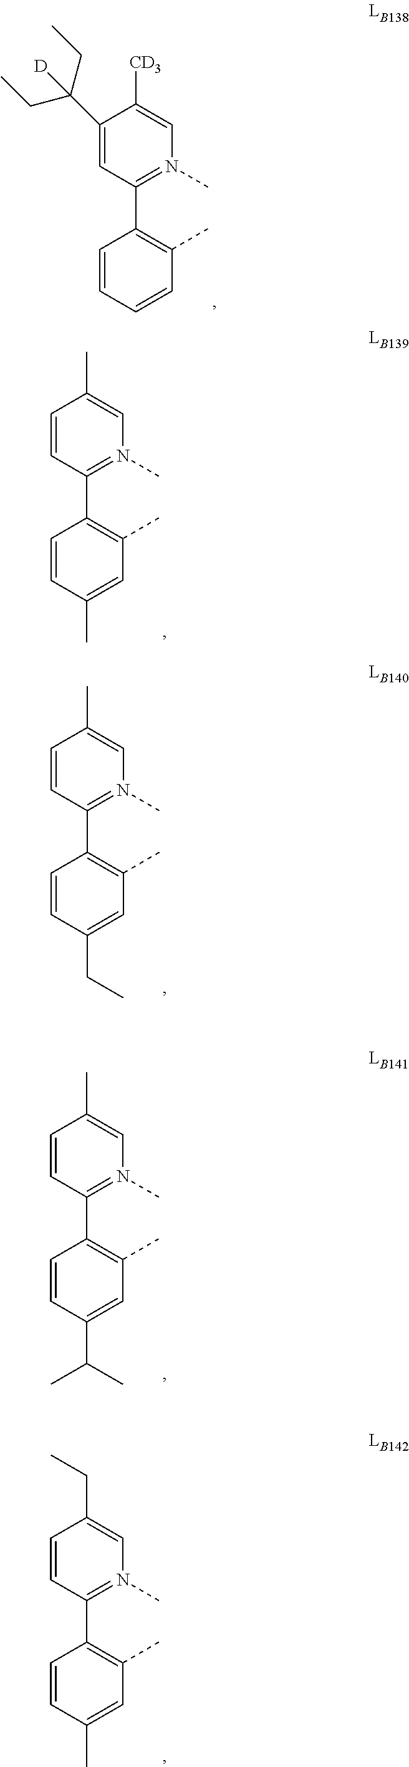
C1(C2=C(C)C=CC=C2)=N(C)C=C([CD3])C(C(CC)(CC)[D])=C1.C1=CC(C2=C(C)C=C(C)C=C2)=N(C)C=C1C.C1=CC(C2=C(C)C=C(CC)C=C2)=N(C)C=C1C.C1=CC(C2=C(C)C=C(C(C)C)C=C2)=N(C)C=C1C.C1=CC(C2=C(C)C=C(C)C=C2)=N(C)C=C1CC
